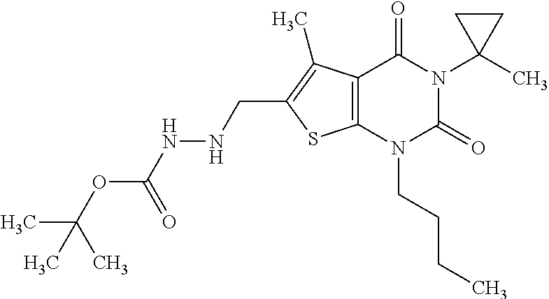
C12=C(N(CCCC)C(=O)N(C3(C)CC3)C1=O)SC(CNNC(OC(C)(C)C)=O)=C2C
